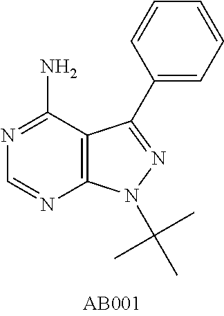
C12=C(C(N)=NC=N1)C(C1=CC=CC=C1)=NN2C(C)(C)C
